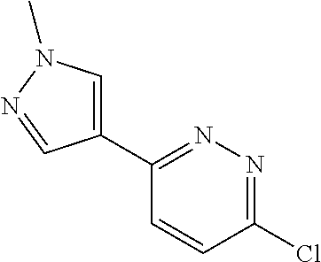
C1(C2=NN=C(Cl)C=C2)=CN(C)N=C1
